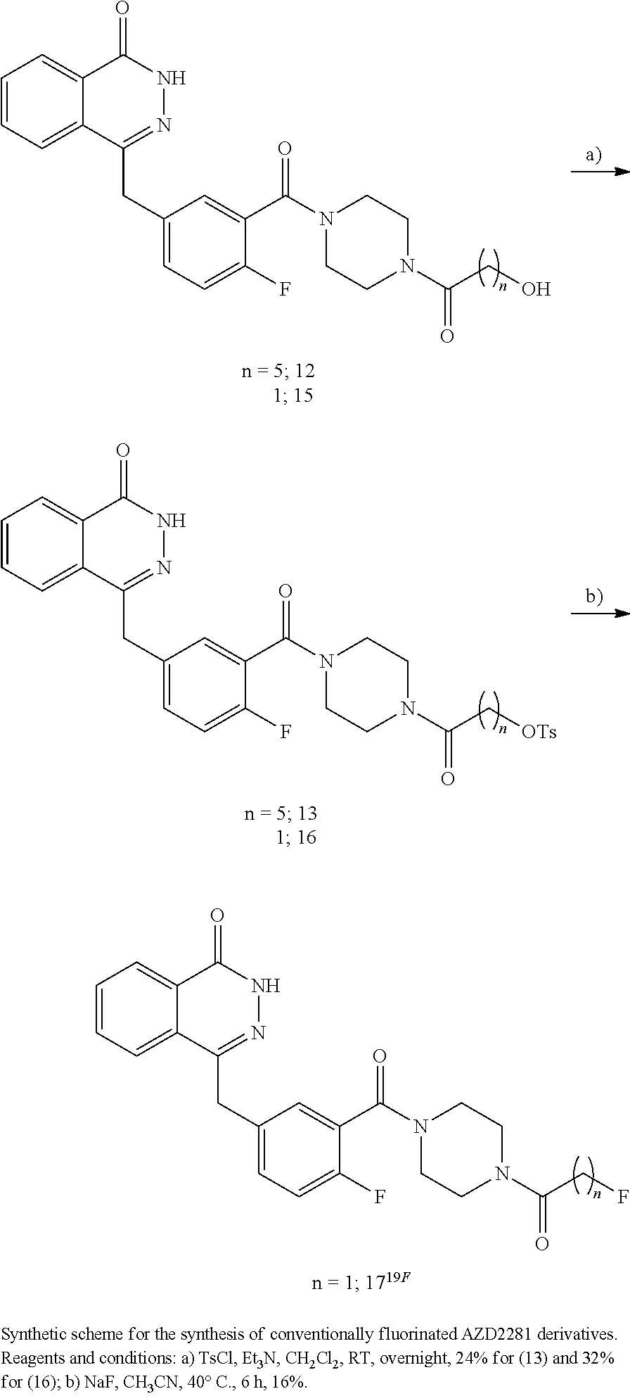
C1=CC=C2C(=C1)C(=O)NN=C2CC1=CC=C(F)C(C(N2CCN(C(C[OTs])=O)CC2)=O)=C1.C1=CC=C2C(=C1)C(=O)NN=C2CC1=CC=C(F)C(C(N2CCN(C(CO)=O)CC2)=O)=C1.C1=CC=C2C(=C1)C(=O)NN=C2CC1=CC=C(F)C(C(N2CCN(C(CF)=O)CC2)=O)=C1
